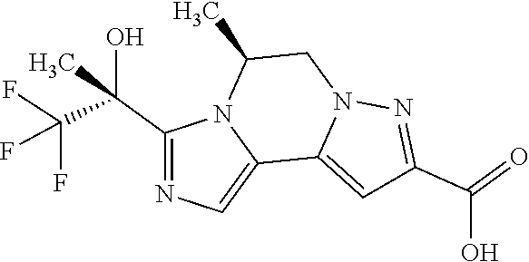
C1(C(C(F)(F)F)(O)C)=NC=C2N1C(C)CN1C2=CC(C(=O)O)=N1
